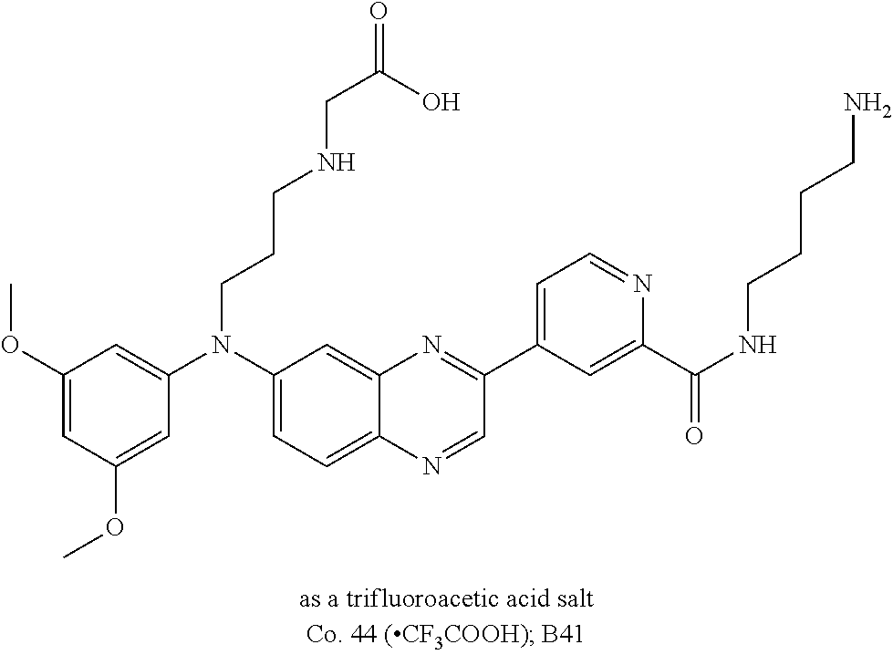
C1(OC)=CC(OC)=CC(N(C2=CC=C3C(=C2)N=C(C2=CC=NC(C(NCCCCN)=O)=C2)C=N3)CCCNCC(=O)O)=C1
